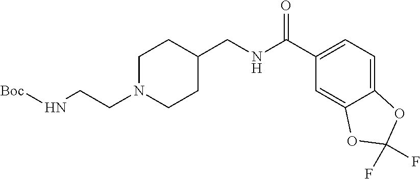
N(CCN1CCC(CNC(C2=CC=C3C(=C2)OC(F)(F)O3)=O)CC1)[Boc]
